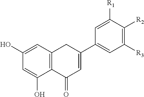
C12=C(C=C(O)C=C1O)CC(C1=CC([R3])=C([R2])C([R1])=C1)=CC2=O
